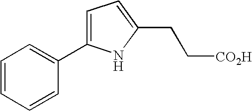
C1=C(C2=CC=CC=C2)NC(CC[CO2H])=C1
